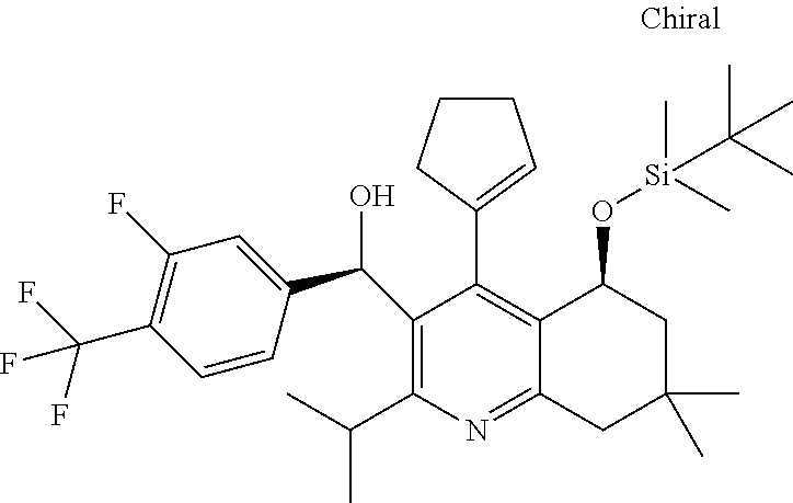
C1(F)=C(C(F)(F)F)C=CC(C(O)C2=C(C(C)C)N=C3C(=C2C2=CCCC2)C(O[Si](C)(C)C(C)(C)C)CC(C)(C)C3)=C1
